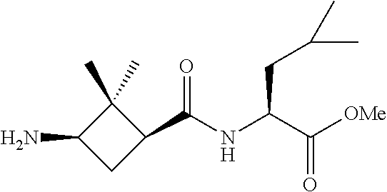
C1(C)(C)C(N)CC1C(NC(C([OMe])=O)CC(C)C)=O
